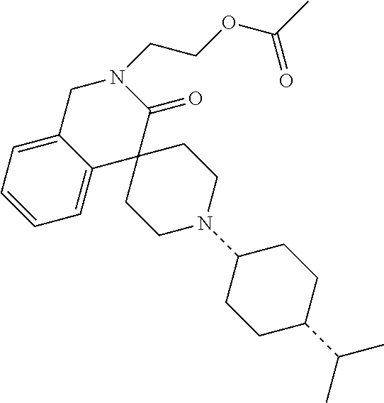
C1C2=CC=CC=C2C2(C(=O)N1CCOC(C)=O)CCN(C1CCC(C(C)C)CC1)CC2
